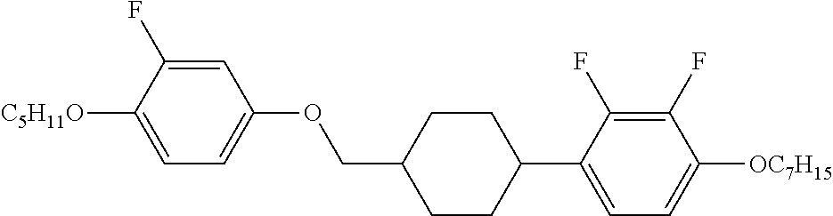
C1=C(F)C([C5H11O])=CC=C1OCC1CCC(C2=CC=C([OC7H15])C(F)=C2F)CC1
